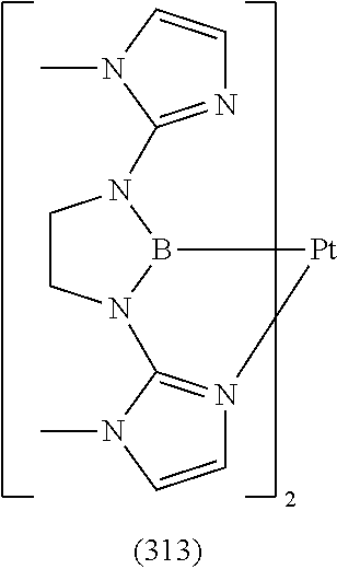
C1CN2B(N1C1=NC=CN1C)[Pt]N1=C2N(C)C=C1
